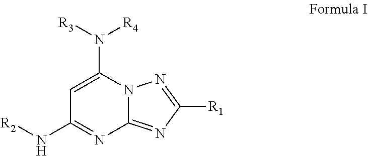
C1=C(N([R4])[R3])N2C(=NC([R1])=N2)N=C1N[R2]
